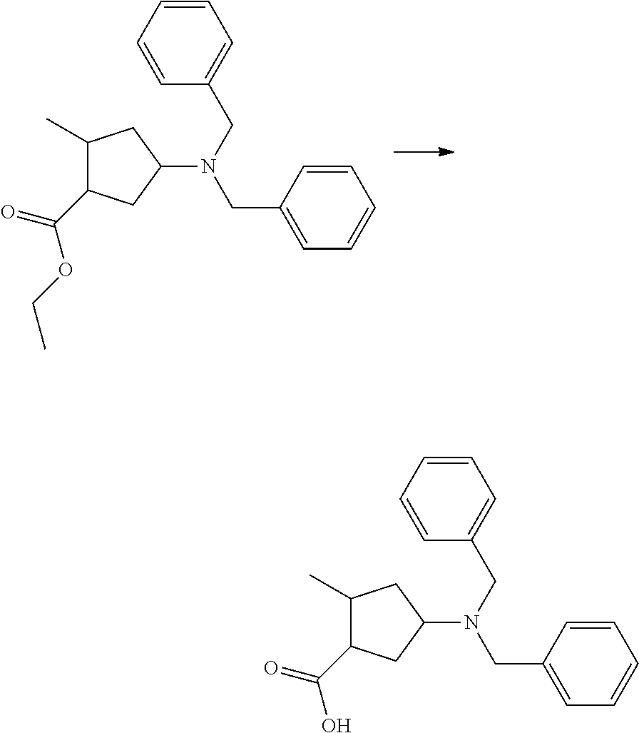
C1(C)C(C(=O)OCC)CC(N(CC2=CC=CC=C2)CC2=CC=CC=C2)C1.C1(C)C(C(=O)O)CC(N(CC2=CC=CC=C2)CC2=CC=CC=C2)C1
